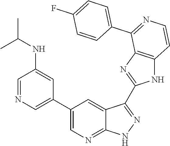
C1=NC=C(C2=CN=C3C(=C2)C(C2=NC4=C(N2)C=CN=C4C2=CC=C(F)C=C2)=NN3)C=C1NC(C)C
